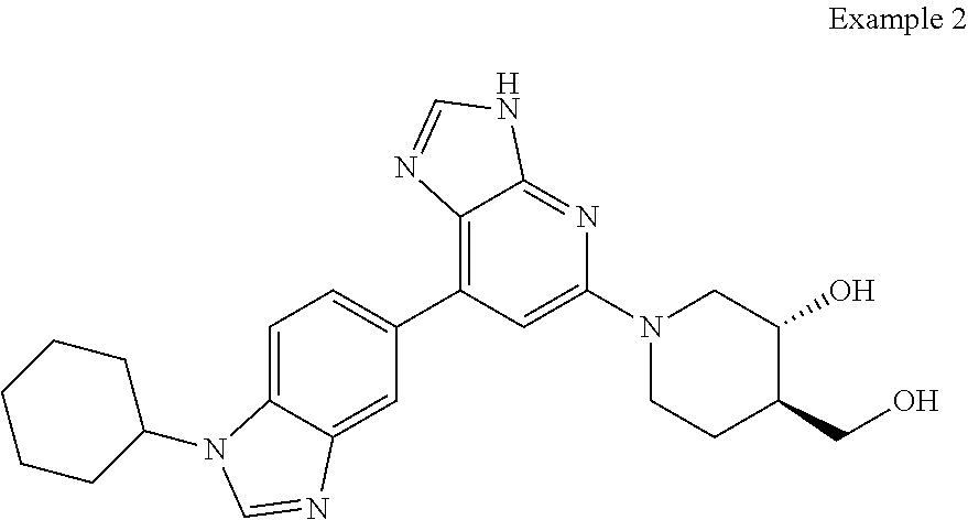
C12=C(C3=CC=C4C(=C3)N=CN4C3CCCCC3)C=C(N3CCC(CO)C(O)C3)N=C1NC=N2
